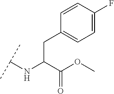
C(C(C(OC)=O)NC(C)C)C1=CC=C(F)C=C1
